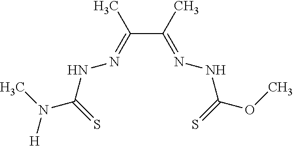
C(C(=NNC(OC)=S)C)(=NNC(N(C)[H])=S)C
